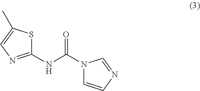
C1(NC(=O)N2C=CN=C2)=NC=C(C)S1
